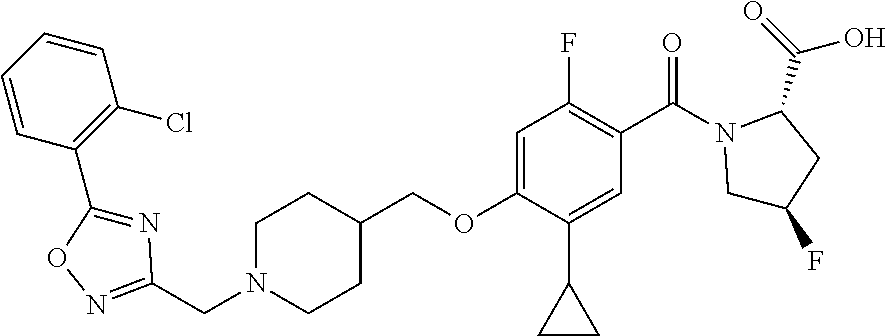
C1C(F)CC(C(=O)O)N1C(C1=C(F)C=C(OCC2CCN(CC3=NOC(C4=C(Cl)C=CC=C4)=N3)CC2)C(C2CC2)=C1)=O
